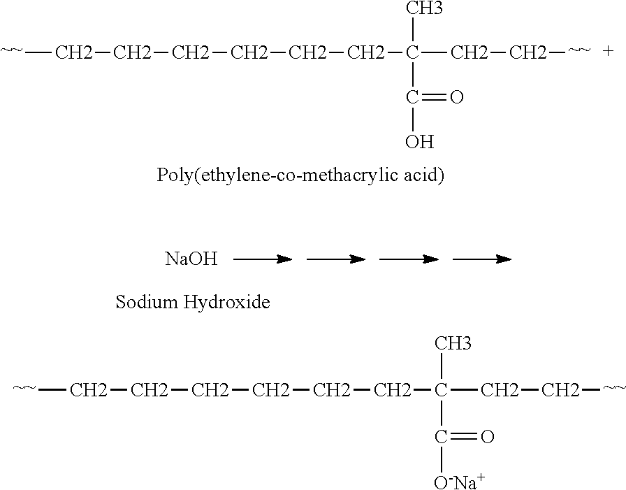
[~~]CCCCCCC(CC[~~])(C)C(O)=O.[~~]CCCCCCC(CC[~~])(C)C([O-Na+])=O.[NaOH]
